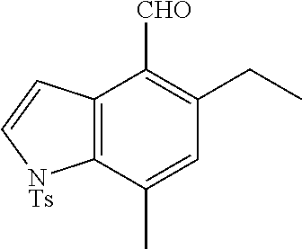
C12=C(C(C)=CC(CC)=C1[CHO])[NTs]C=C2
